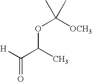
O(C(C)C([H])=O)C([OCH3])(C)C
